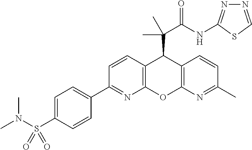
C1(C2=NC3=C(C=C2)C(C(C(NC2=NN=CS2)=O)(C)C)C2=C(O3)N=C(C)C=C2)=CC=C(S(N(C)C)(=O)=O)C=C1
